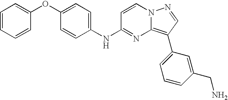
C1(NC2=NC3=C(C4=CC=CC(CN)=C4)C=NN3C=C2)=CC=C(OC2=CC=CC=C2)C=C1
